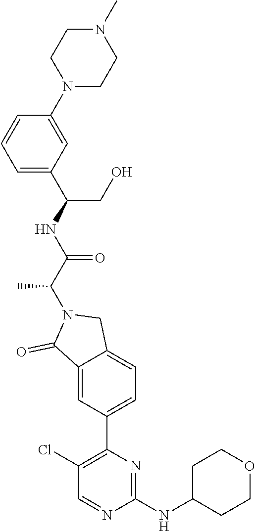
C1(NC2CCOCC2)=NC(C2=CC=C3C(=C2)C(=O)N(C(C(NC(CO)C2=CC=CC(N4CCN(C)CC4)=C2)=O)C)C3)=C(Cl)C=N1
